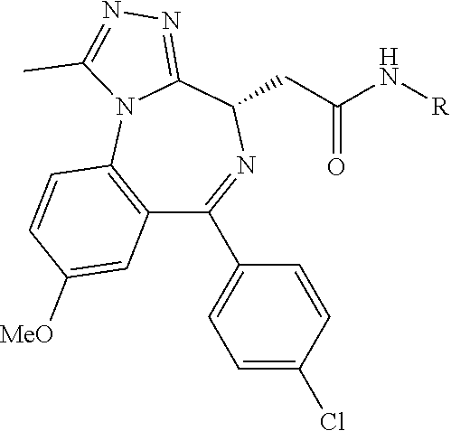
[R]NC(CC1N=C(C2=CC=C(Cl)C=C2)C2=C(N3C1=NN=C3C)C=CC([MeO])=C2)=O
